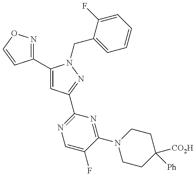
C1(C2=CC(C3=NC=C(F)C(N4CCC([CO2H])([Ph])CC4)=N3)=NN2CC2=CC=CC=C2F)=NOC=C1
